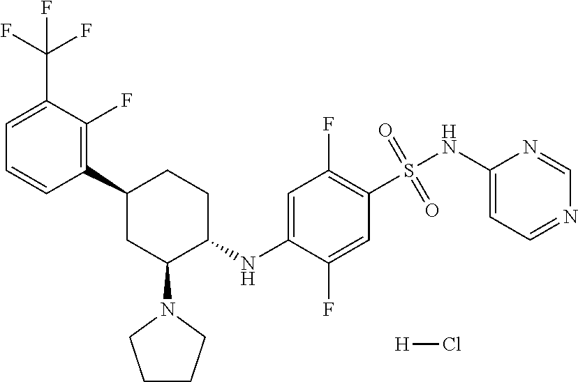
C1(C2CC(N3CCCC3)C(NC3=CC(F)=C(S(NC4=CC=NC=N4)(=O)=O)C=C3F)CC2)=C(F)C(C(F)(F)F)=CC=C1.[H]Cl
